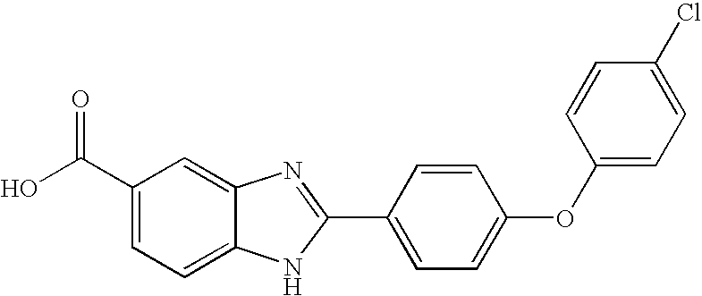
C1(C(O)=O)=CC=C2C(=C1)N=C(C1=CC=C(OC3=CC=C(Cl)C=C3)C=C1)N2
